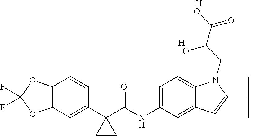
C12=C(C=C(C3(C(NC4=CC=C5C(=C4)C=C(C(C)(C)C)N5CC(C(O)=O)O)=O)CC3)C=C1)OC(F)(F)O2.[H].[H]
